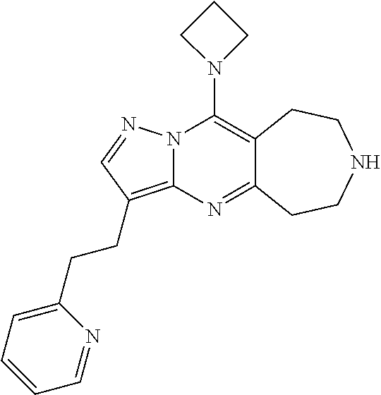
N1(C2=C3C(=NC4=C(CCC5=CC=CC=N5)C=NN24)CCNCC3)CCC1
